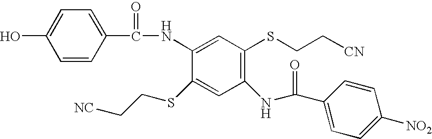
OC1=CC=C(C(NC2=CC(SCC[CN])=C(NC(=O)C3=CC=C([NO2])C=C3)C=C2SCC[NC])=O)C=C1
